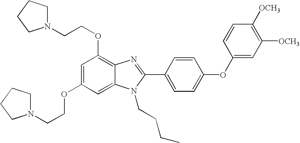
C1=C(OCCN2CCCC2)C=C2C(=C1OCCN1CCCC1)N=C(C1=CC=C(OC3=CC([OCH3])=C([OCH3])C=C3)C=C1)N2CCCC
